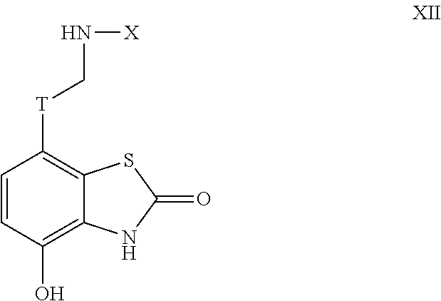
C1=CC(O)=C2C(=C1[T]CN[X])SC(=O)N2
